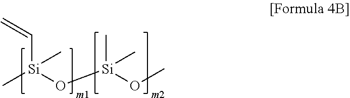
C[Si](O[Si](C)(OC)C)(C=C)C
